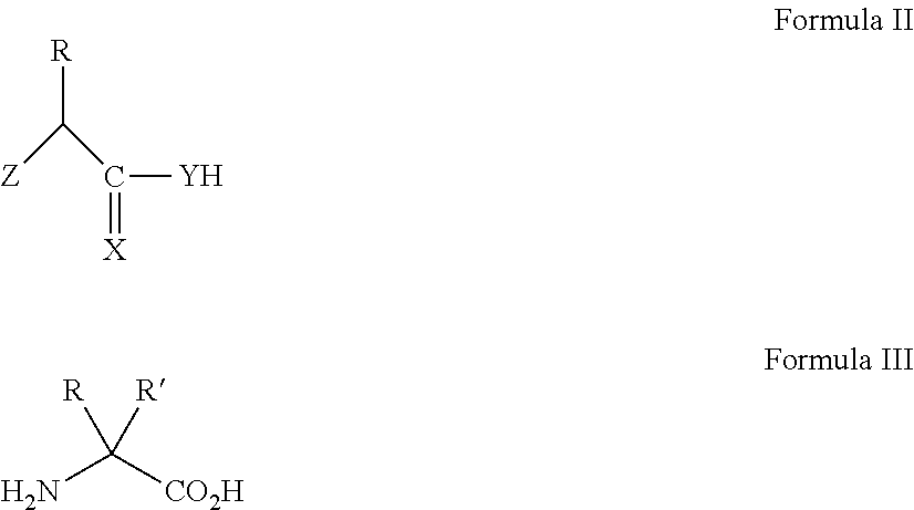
[R]C([Z])C([Y])=[X].C(N)([CO2H])([R])[R]
